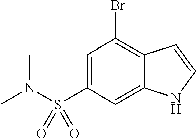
C1=C(S(N(C)C)(=O)=O)C=C2C(=C1Br)C=CN2
